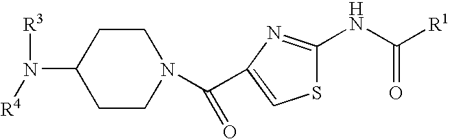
[R4]N([R3])C1CCN(C(=O)C2=CSC(NC([R1])=O)=N2)CC1
